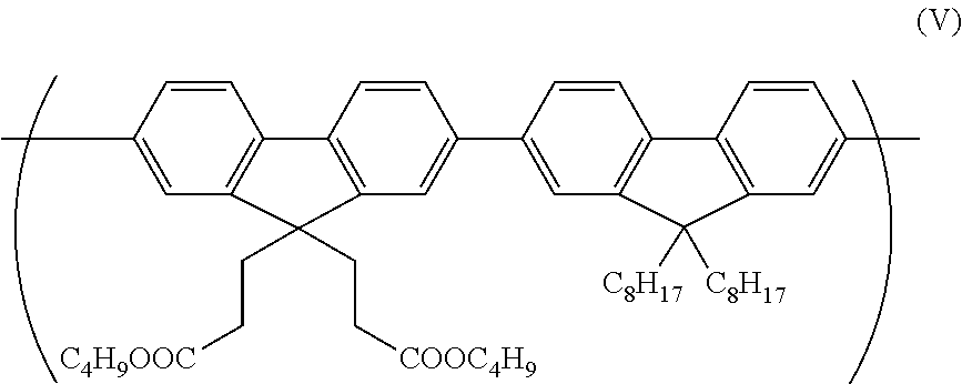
C1=CC(C)=CC2=C1C1=C(C=C(C3=CC4=C(C=C3)C3=C(C=C(C)C=C3)C4([C8H17])[C8H17])C=C1)C2(CC[C4H9OOC])CC[COOC4H9]
